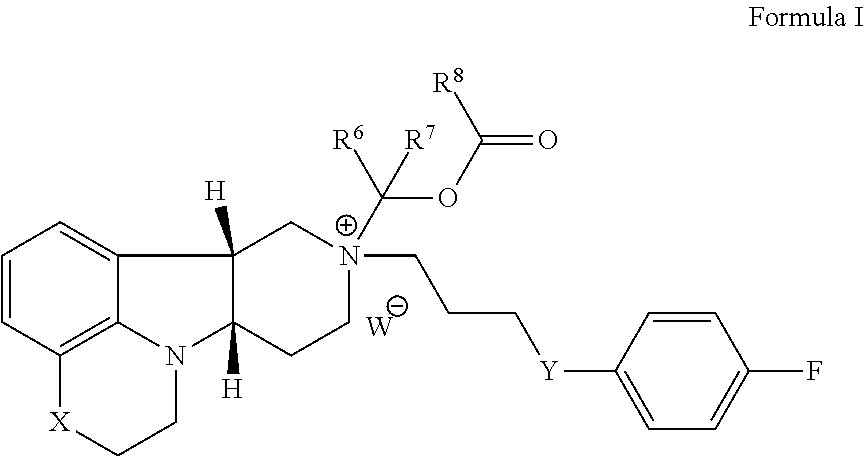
[W].C1=CC2=C3C(=C1)C1([H])C([H])(N3CC[X]2)CC[N+](C(OC(=O)[R8])([R6])[R7])(CCC[Y]C2=CC=C(F)C=C2)C1
